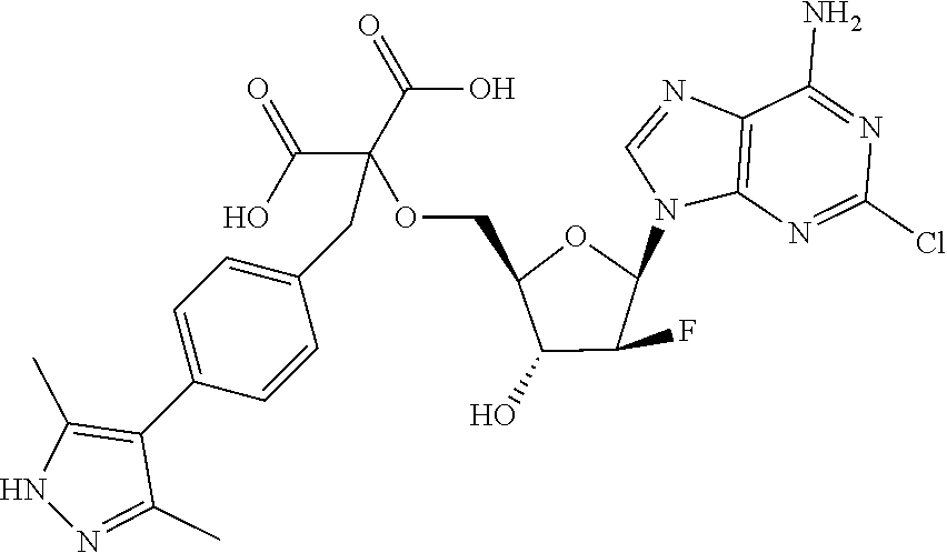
C12=C(N=C(Cl)N=C1N)N(C1OC(COC(C(=O)O)(C(=O)O)CC3=CC=C(C4=C(C)NN=C4C)C=C3)C(O)C1F)C=N2
